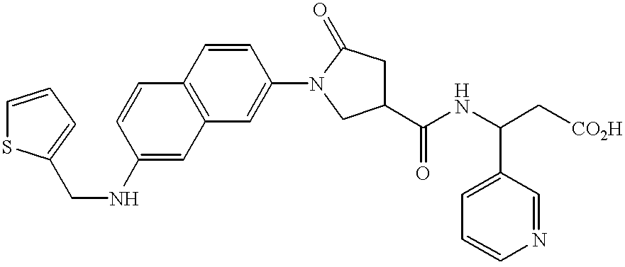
C1=CC=C(CNC2=CC3=C(C=C2)C=CC(N2CC(C(NC(C[CO2H])C4=CC=CN=C4)=O)CC2=O)=C3)S1
